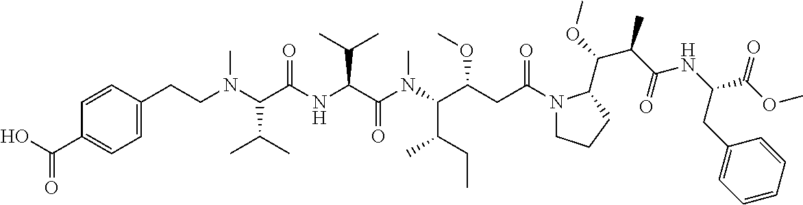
C1=C(CCN(C(C(NC(C(N(C(C(CC(N2CCCC2C(OC)C(C(=O)NC(C(OC)=O)CC2=CC=CC=C2)C)=O)OC)C(CC)C)C)=O)C(C)C)=O)C(C)C)C)C=CC(C(O)=O)=C1
